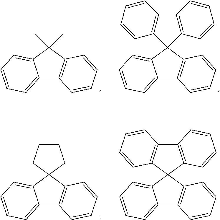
C12=CC=CC=C1C(C)(C)C1=C2C=CC=C1.C12=CC=CC=C1C(C1=CC=CC=C1)(C1=CC=CC=C1)C1=C2C=CC=C1.C12=CC=CC=C1C1(C3=C2C=CC=C3)CCCC1.C12=CC=CC=C1C1(C3=C2C=CC=C3)C2=C(C3=C1C=CC=C3)C=CC=C2
